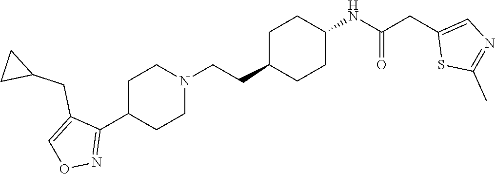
C1(C2=NOC=C2CC2CC2)CCN(CCC2CCC(NC(CC3=CN=C(C)S3)=O)CC2)CC1
